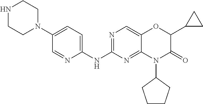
C1(NC2=NC=C3C(=N2)N(C2CCCC2)C(=O)C(C2CC2)O3)=CC=C(N2CCNCC2)C=N1
